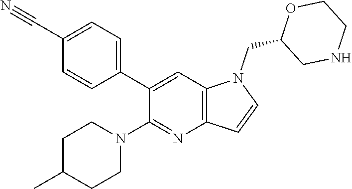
C1(C2=CC=C(C#N)C=C2)=CC2=C(N=C1N1CCC(C)CC1)C=CN2CC1CNCCO1
